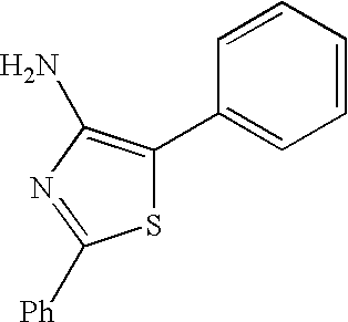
S1C(C2=CC=CC=C2)=C(N)N=C1[Ph]
